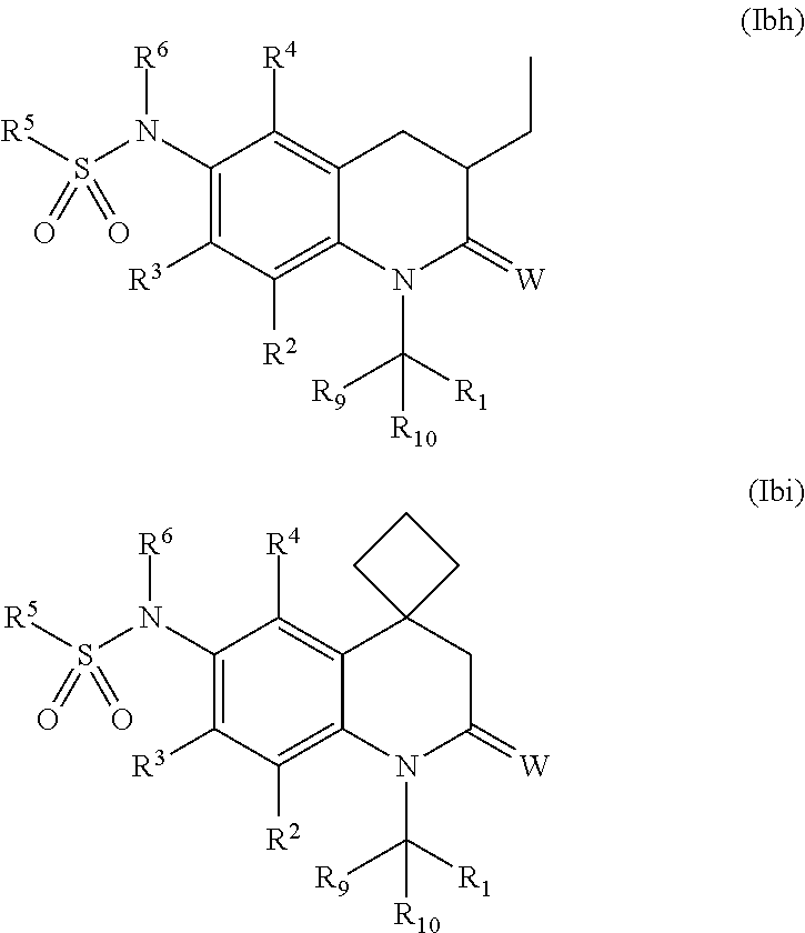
C1(N(S([R5])(=O)=O)[R6])=C([R3])C([R2])=C2C(=C1[R4])CC(CC)C(=[W])N2C([R1])([R9])[R10].C1(N(S([R5])(=O)=O)[R6])=C([R3])C([R2])=C2C(=C1[R4])C1(CC(=[W])N2C([R1])([R9])[R10])CCC1
